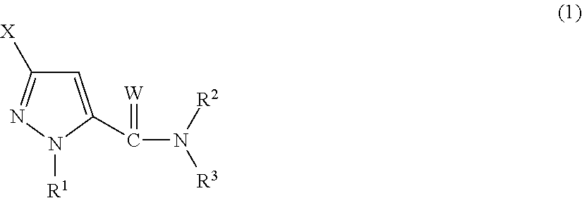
C1([X])=NN([R1])C(C(N([R2])[R3])=[W])=C1
